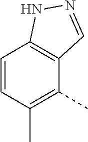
C1=CC(C)=C(C)C2=C1NN=C2
